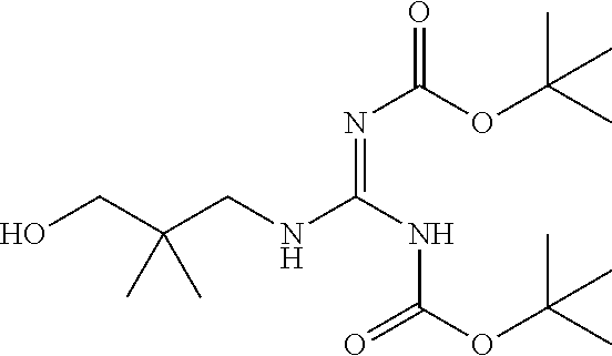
OCC(CNC(NC(OC(C)(C)C)=O)=NC(OC(C)(C)C)=O)(C)C
